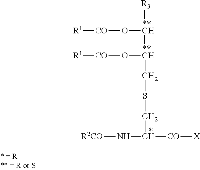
[R3][**CH]([**CH](O[CO][R1])CSCC(N[R2CO])[CO][X])O[CO][R1]
